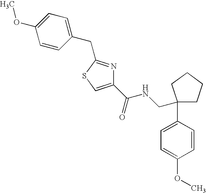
C1(C(=O)NCC2(C3=CC=C(OC)C=C3)CCCC2)=CSC(CC2=CC=C(OC)C=C2)=N1
